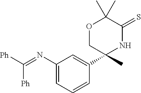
C1(N=C([Ph])[Ph])=CC=CC(C2(C)NC(=S)C(C)(C)OC2)=C1
